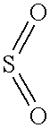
S(=O)=O
